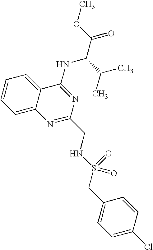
C1=CC=C2C(=C1)C(NC(C(OC)=O)C(C)C)=NC(CNS(=O)(CC1=CC=C(Cl)C=C1)=O)=N2
